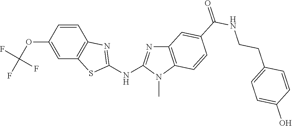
C1(OC(F)(F)F)=CC2=C(C=C1)N=C(NC1=NC3=C(N1C)C=CC(C(NCCC1=CC=C(O)C=C1)=O)=C3)S2
